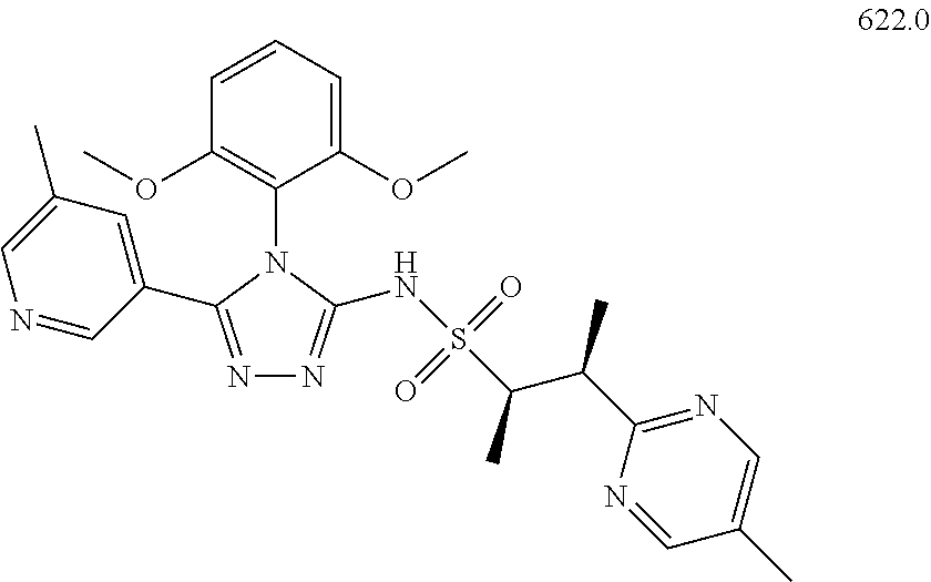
N1=C(C2=CC(C)=CN=C2)N(C2=C(OC)C=CC=C2OC)C(NS(C(C(C2=NC=C(C)C=N2)C)C)(=O)=O)=N1
